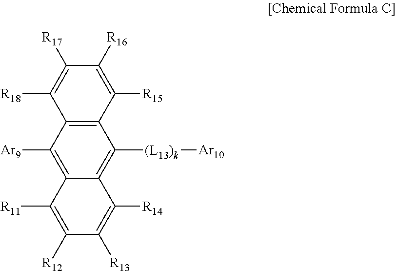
C1([R12])=C([R11])C2=C([Ar9])C3=C(C([(L13)k][Ar10])=C2C([R14])=C1[R13])C([R15])=C([R16])C([R17])=C3[R18]
